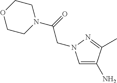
C1=C(N)C(C)=NN1CC(=O)N1CCOCC1
